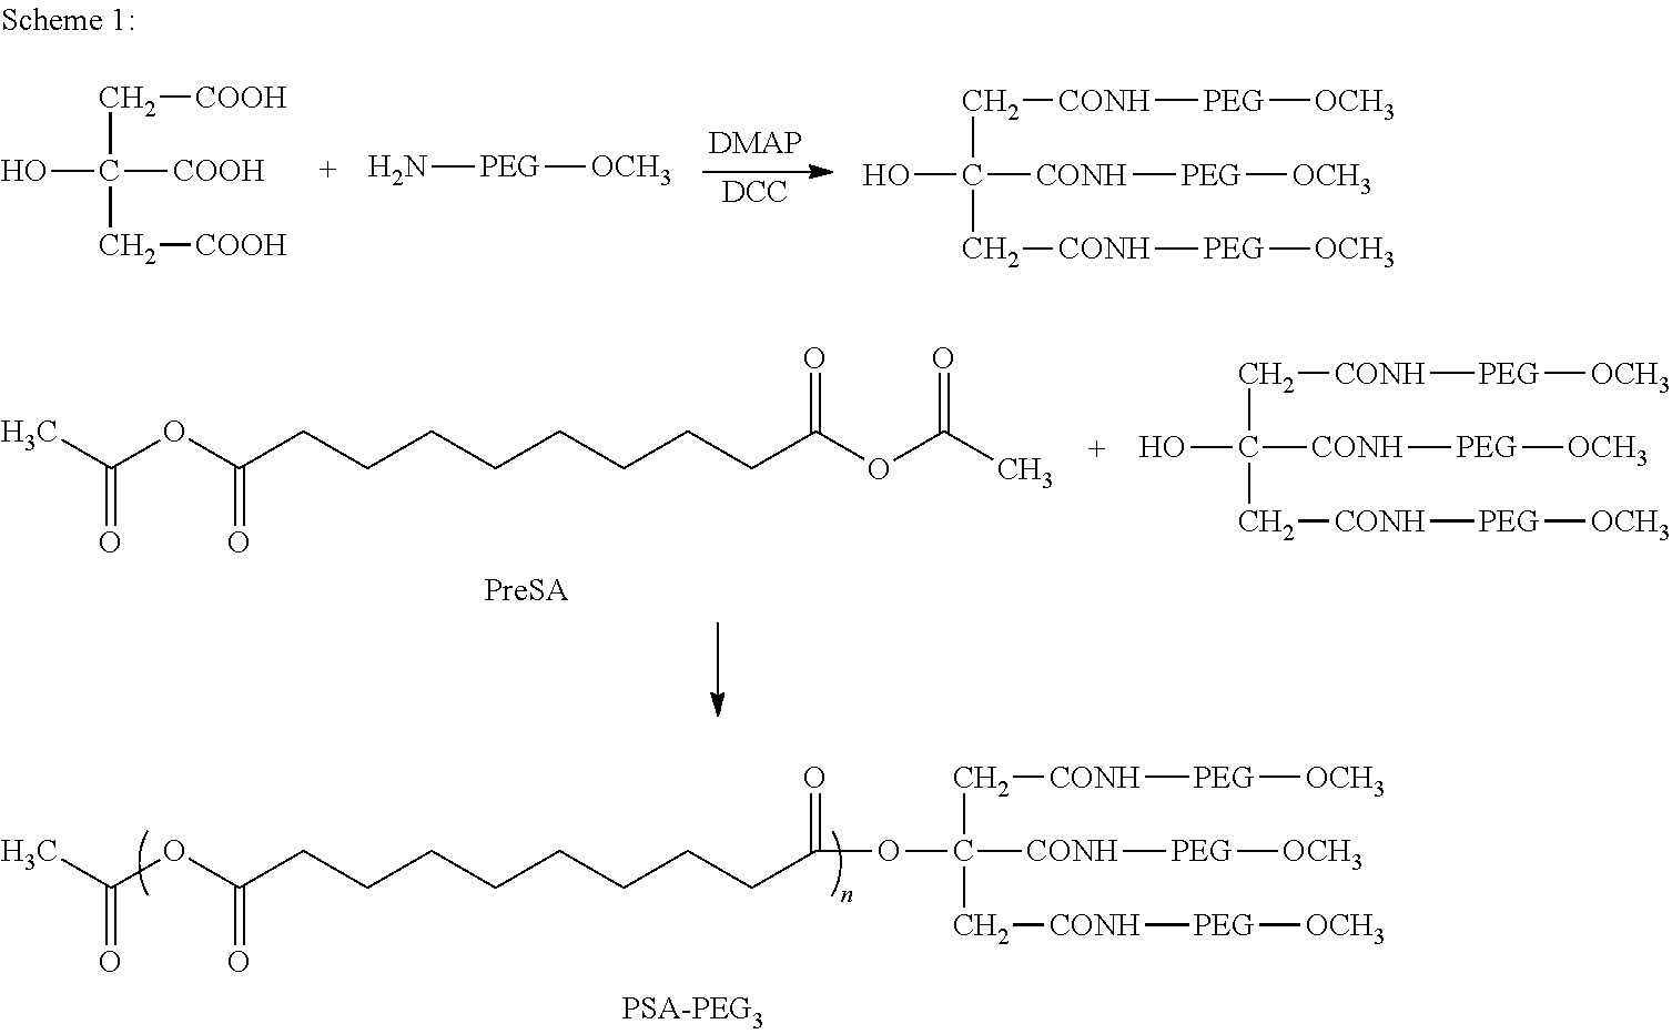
OC([COOH])(C[COOH])C[COOH].N[PEG][OCH3].[DCC].OC([CONH][PEG][OCH3])(C[CONH][PEG][OCH3])C[CONH][PEG][OCH3].C(OC(CCCCCCCCC(OC(C)=O)=O)=O)(C)=O.OC([CONH][PEG][OCH3])(C[CONH][PEG][OCH3])C[CONH][PEG][OCH3].O(C([CONH][PEG][OCH3])(C[CONH][PEG][OCH3])C[CONH][PEG][OCH3])C(CCCCCCCCC(OC(C)=O)=O)=O
